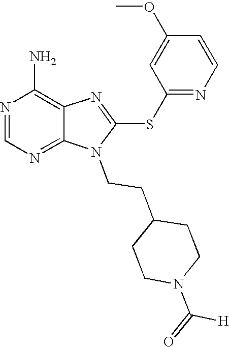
N1=CN=C2C(=C1N)N=C(SC1=NC=CC(OC)=C1)N2CCC1CCN(C([H])=O)CC1
